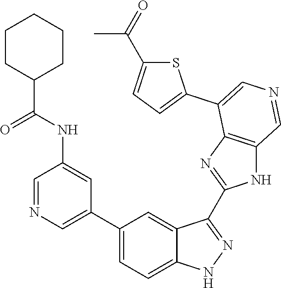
C1(C2=CN=CC(NC(C3CCCCC3)=O)=C2)=CC=C2C(=C1)C(C1=NC3=C(N1)C=NC=C3C1=CC=C(C(=O)C)S1)=NN2
